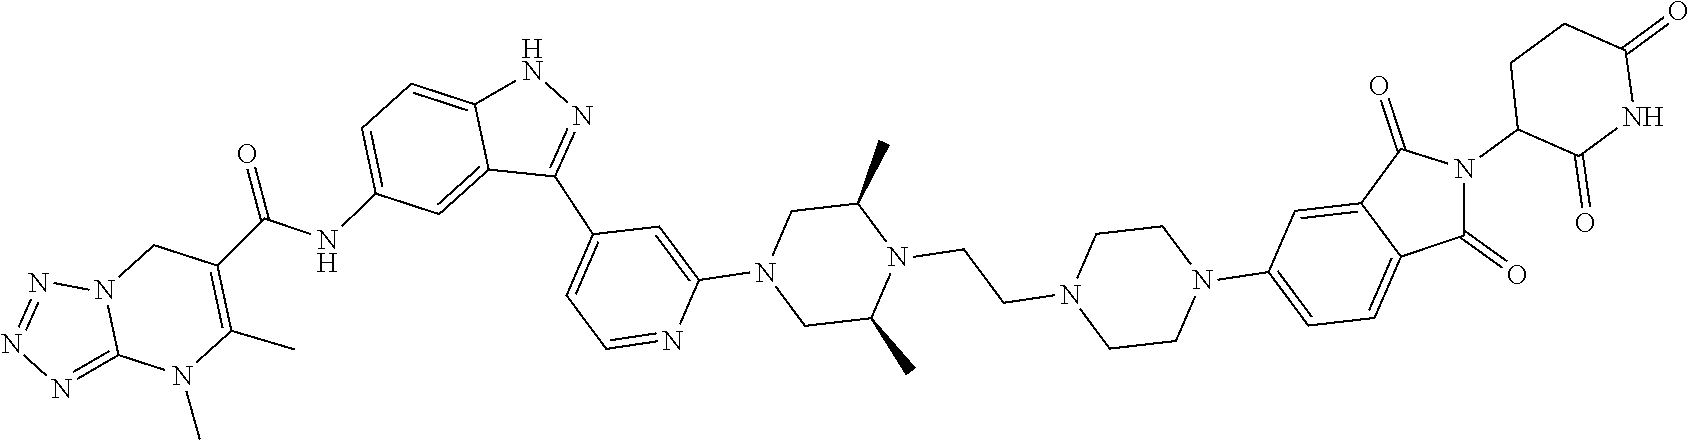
N1=C2N(N=N1)CC(C(NC1=CC=C3NN=C(C4=CC=NC(N5CC(C)N(CCN6CCN(C7=CC=C8C(=C7)C(=O)N(C7C(=O)NC(=O)CC7)C8=O)CC6)C(C)C5)=C4)C3=C1)=O)=C(C)N2C
